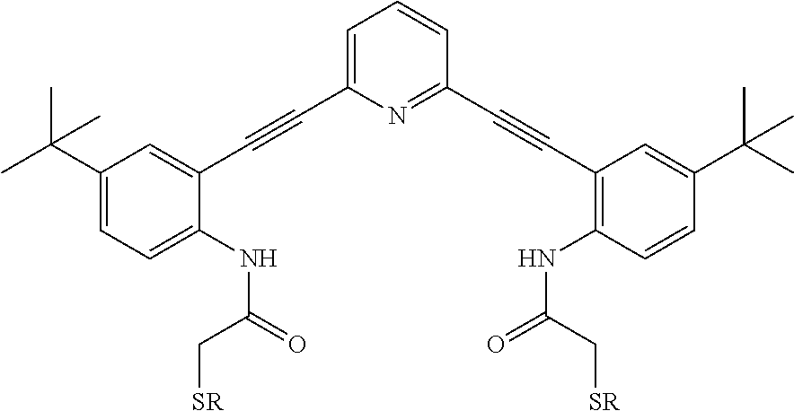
C1=C(C#CC2=CC(C(C)(C)C)=CC=C2NC(=O)C[SR])N=C(C#CC2=C(NC(=O)C[SR])C=CC(C(C)(C)C)=C2)C=C1
